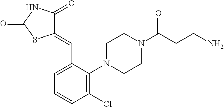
C1(Cl)=C(N2CCN(C(CCN)=O)CC2)C(C=C2C(=O)NC(=O)S2)=CC=C1
